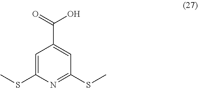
C1=C(SC)N=C(SC)C=C1C(O)=O
